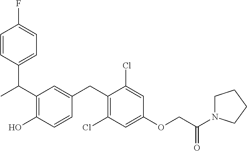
C(C1=C(O)C=CC(CC2=C(Cl)C=C(OCC(=O)N3CCCC3)C=C2Cl)=C1)(C)C1=CC=C(F)C=C1
